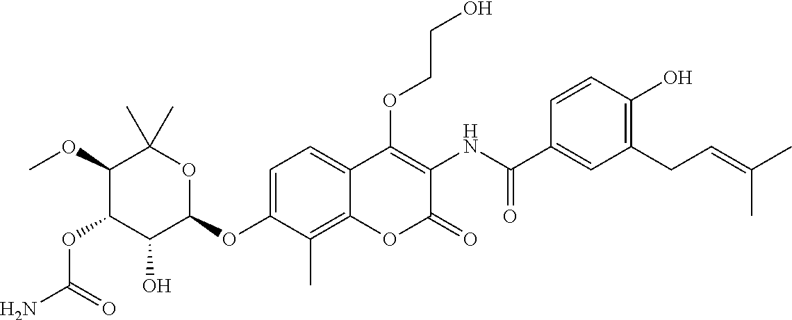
NC(=O)OC1C(O)C(OC2=CC=C3C(=C2C)OC(=O)C(NC(=O)C2=CC(CC=C(C)C)=C(O)C=C2)=C3OCCO)OC(C)(C)C1OC
